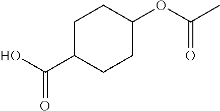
C1C(C(O)=O)CCC(OC(C)=O)C1
